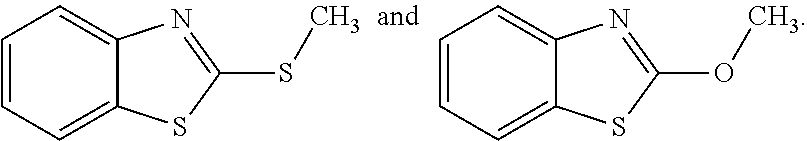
C1=CC=C2C(=C1)N=C(SC)S2.C1=CC=C2C(=C1)N=C(OC)S2
